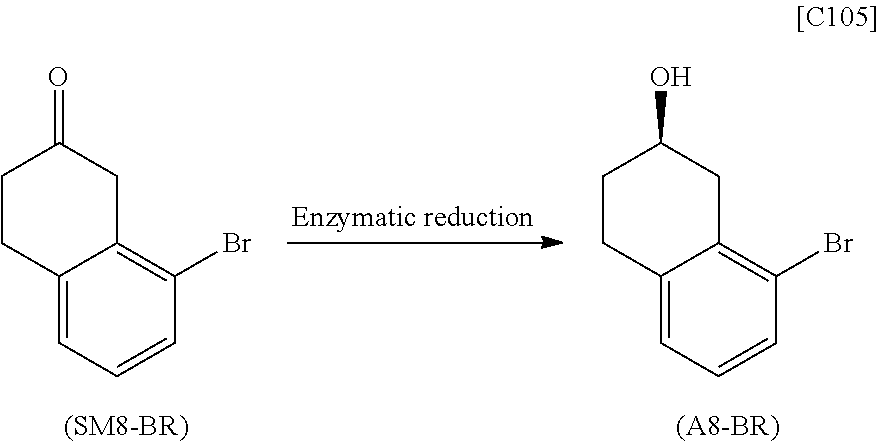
O=C1CC2=C(Br)C=CC=C2CC1.OC1CC2=C(Br)C=CC=C2CC1
